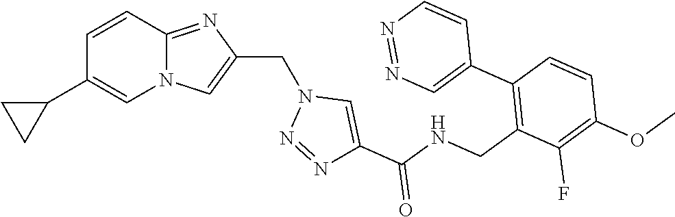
N12C(=NC(CN3N=NC(C(NCC4=C(C5=CN=NC=C5)C=CC(OC)=C4F)=O)=C3)=C1)C=CC(C1CC1)=C2
